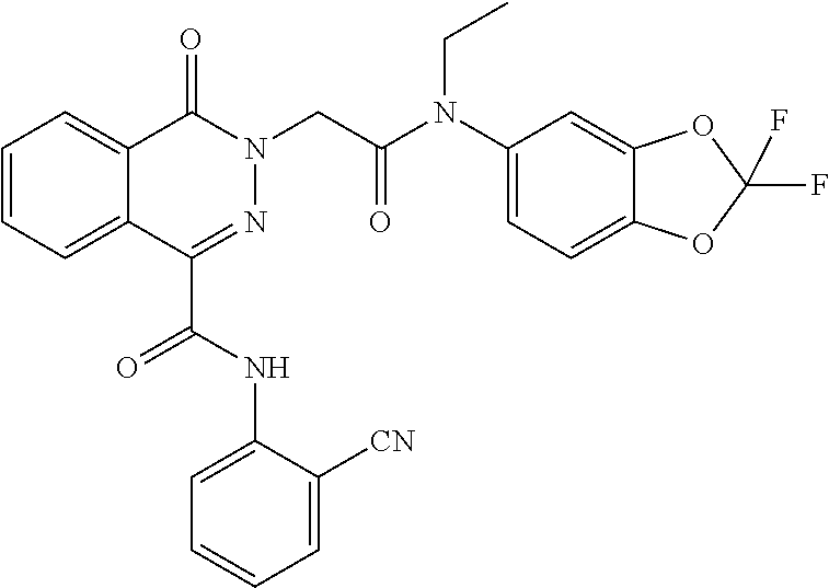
C1=CC=C2C(=C1)C(=O)N(CC(=O)N(CC)C1=CC=C3C(=C1)OC(F)(F)O3)N=C2C(=O)NC1=CC=CC=C1[CN]
